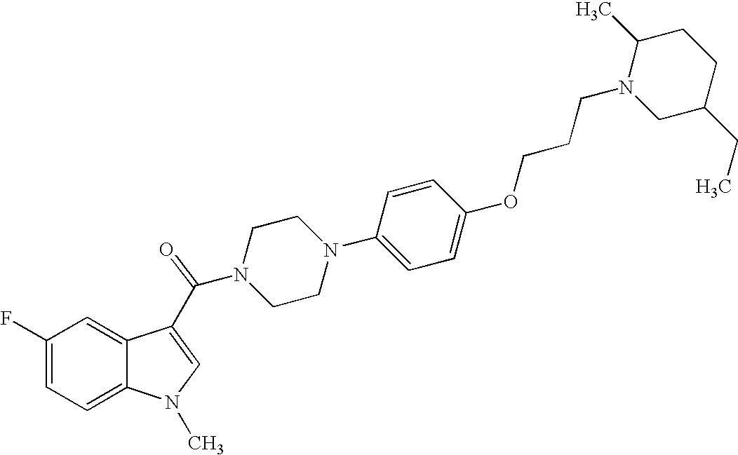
C1=C(F)C=C2C(=C1)N(C)C=C2C(N1CCN(C2=CC=C(OCCCN3CC(CC)CCC3C)C=C2)CC1)=O
